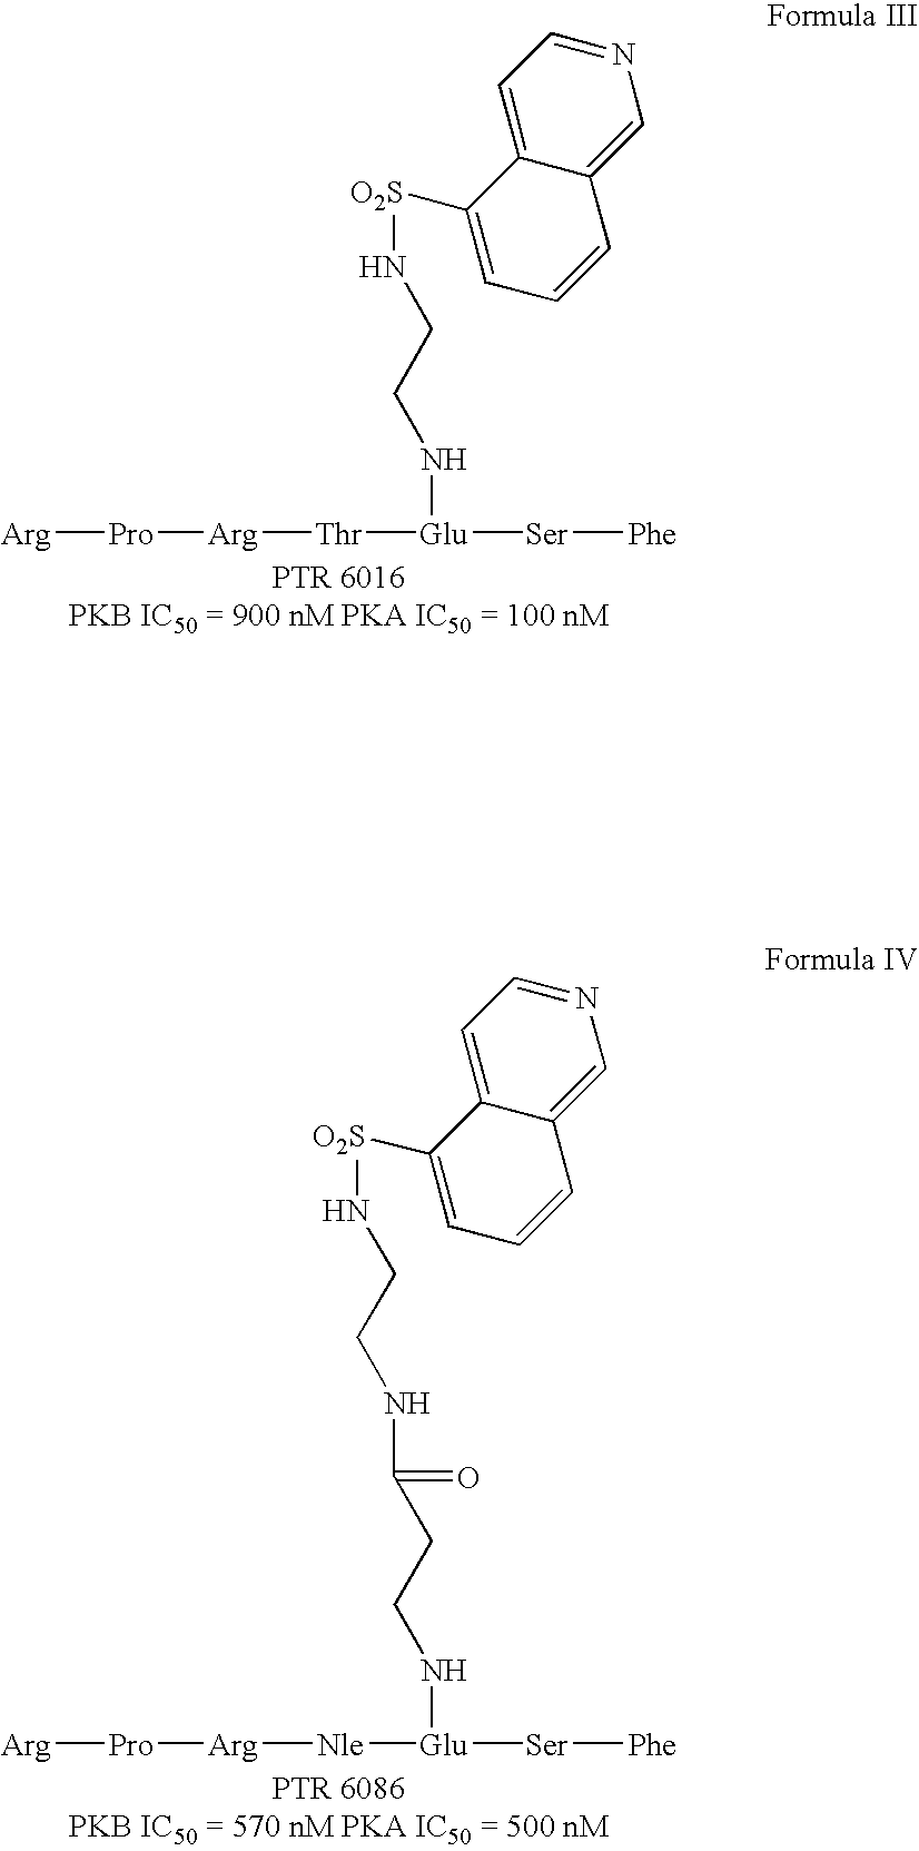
N(CCN[O2S]C1=CC=CC2=CN=CC=C12)[Glu]([Ser][Phe])[Thr][Arg][Pro][Arg].N(CCN[O2S]C1=CC=CC2=CN=CC=C12)C(CCN[Glu]([Ser][Phe])[Nle][Arg][Pro][Arg])=O
